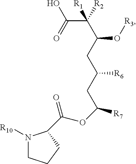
O(C(CC(CC(C(C(=O)O)([R2])[R1])O[R3])[R6])[R7])C(C1N([R10])CCC1)=O
